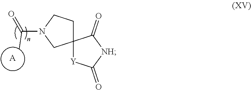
C1N(C(=O)C)CC2(C1)[Y]C(=O)[NH]C2=O.[A]
